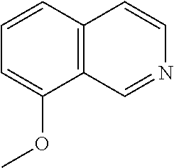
C12=C(C=CC=C1OC)C=CN=C2
